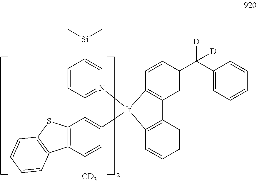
C1=CC2=N(C=C1[Si](C)(C)C)[Ir]1(C3=C2C2=C(C([CD3])=C3)C3=C(S2)C=CC=C3)C2=C(C=C(C(C3=CC=CC=C3)([D])[D])C=C2)C2=C1C=CC=C2
